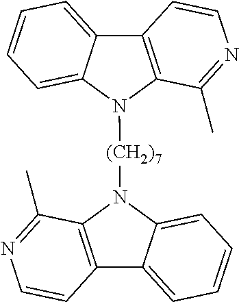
C12=C(N([(CH2)7]N3C4=C(C5=CC=CC=C35)C=CN=C4C)C3=CC=CC=C13)C(C)=NC=C2
